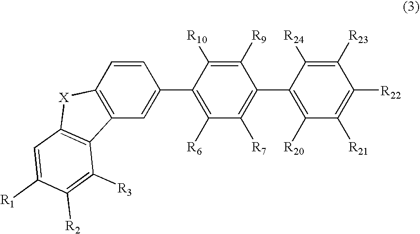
C1=CC2=C(C=C1C1=C([R6])C([R7])=C(C3=C([R20])C([R21])=C([R22])C([R23])=C3[R24])C([R9])=C1[R10])C1=C([X]2)C=C([R1])C([R2])=C1[R3]
